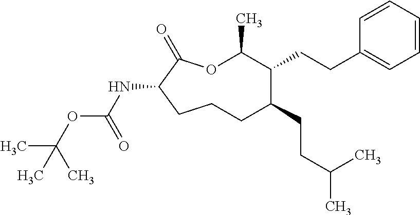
O1C(C)C(CCC2=CC=CC=C2)C(CCC(C)C)CCCC(NC(OC(C)(C)C)=O)C1=O
